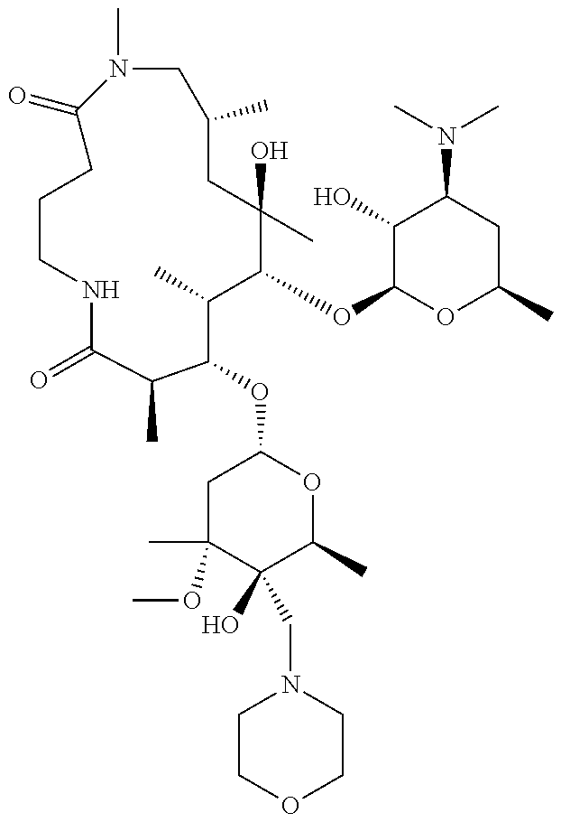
C1CNC(=O)C(C)C(OC2CC(C)(OC)C(O)(CN3CCOCC3)C(C)O2)C(C)C(OC2OC(C)CC(N(C)C)C2O)C(C)(O)CC(C)CN(C)C(=O)C1
